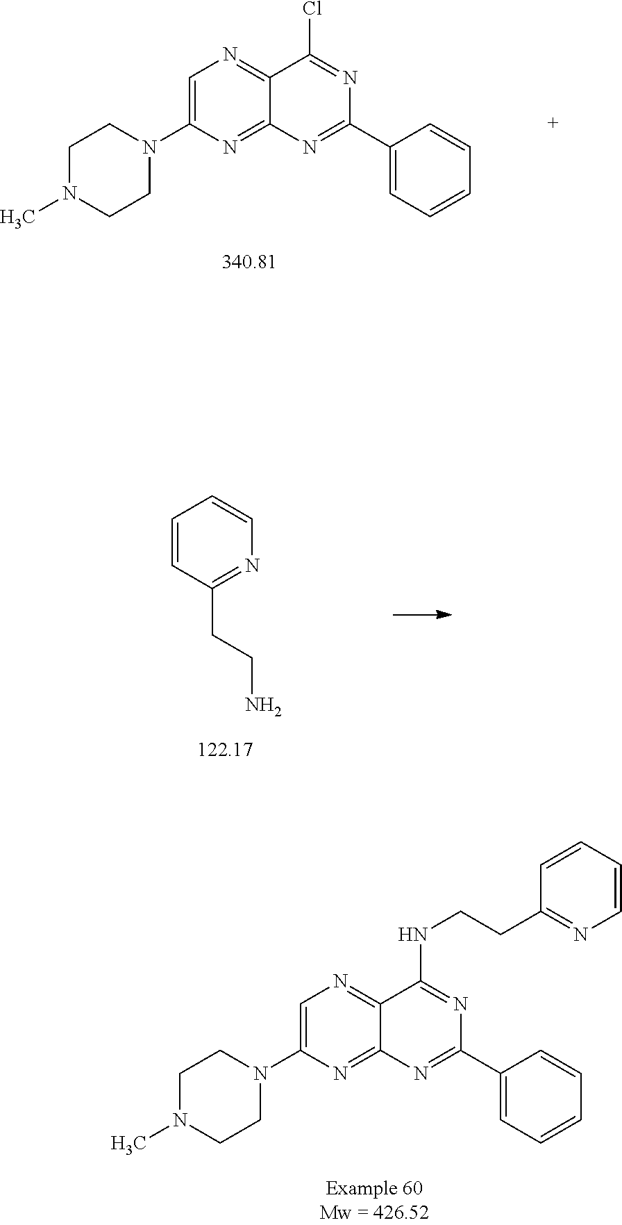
C1N(C)CCN(C2=CN=C3C(=N2)N=C(C2=CC=CC=C2)N=C3Cl)C1.C1=CC(CCN)=NC=C1.C1N(C)CCN(C2=CN=C3C(=N2)N=C(C2=CC=CC=C2)N=C3NCCC2=NC=CC=C2)C1
